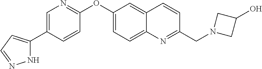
N1C(C2=CN=C(OC3=CC=C4C(=C3)C=CC(CN3CC(O)C3)=N4)C=C2)=CC=N1
